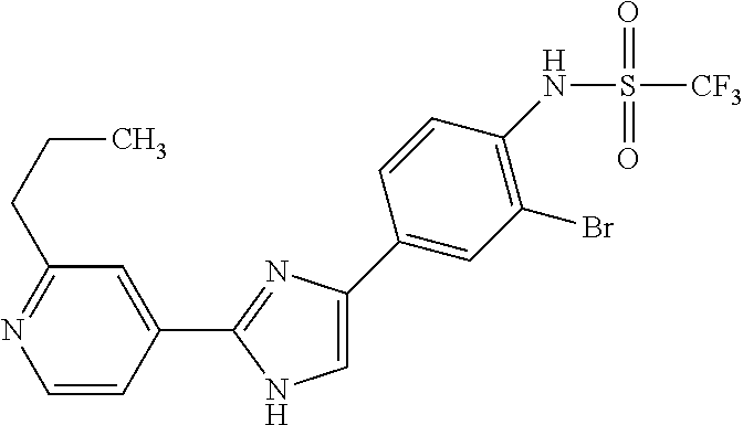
C1=C(C2=CC(Br)=C(NS(=O)(=O)[CF3])C=C2)N=C(C2=CC(CCC)=NC=C2)N1
